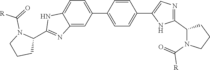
C12=CC(C3=CC=C(C4=CN=C(C5N(C(=O)[R])CCC5)N4)C=C3)=CC=C1NC(C1N(C(=O)[R])CCC1)=N2
